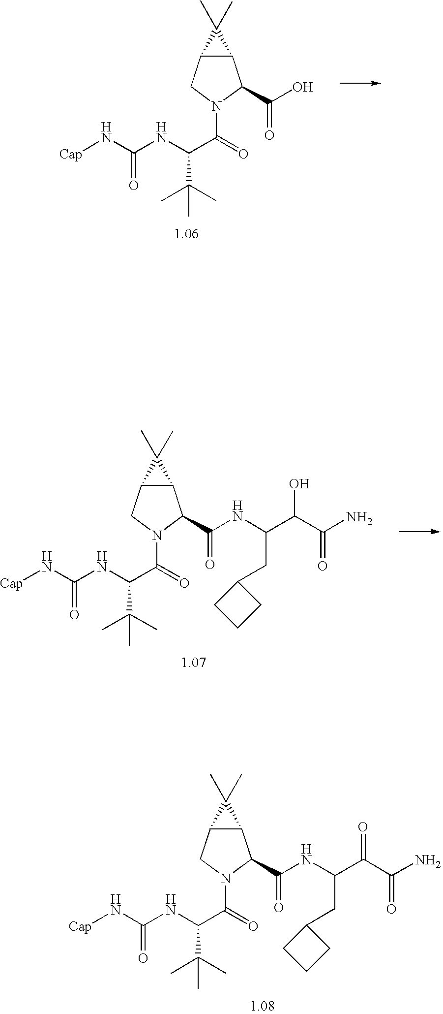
C12C(CN(C(C(NC(N[Cap])=O)C(C)(C)C)=O)C1C(=O)NC(C(C(N)=O)=O)CC1CCC1)C2(C)C.C12C(CN(C(C(NC(N[Cap])=O)C(C)(C)C)=O)C1C(=O)O)C2(C)C.C12C(CN(C(C(NC(N[Cap])=O)C(C)(C)C)=O)C1C(=O)NC(C(C(=O)N)O)CC1CCC1)C2(C)C
